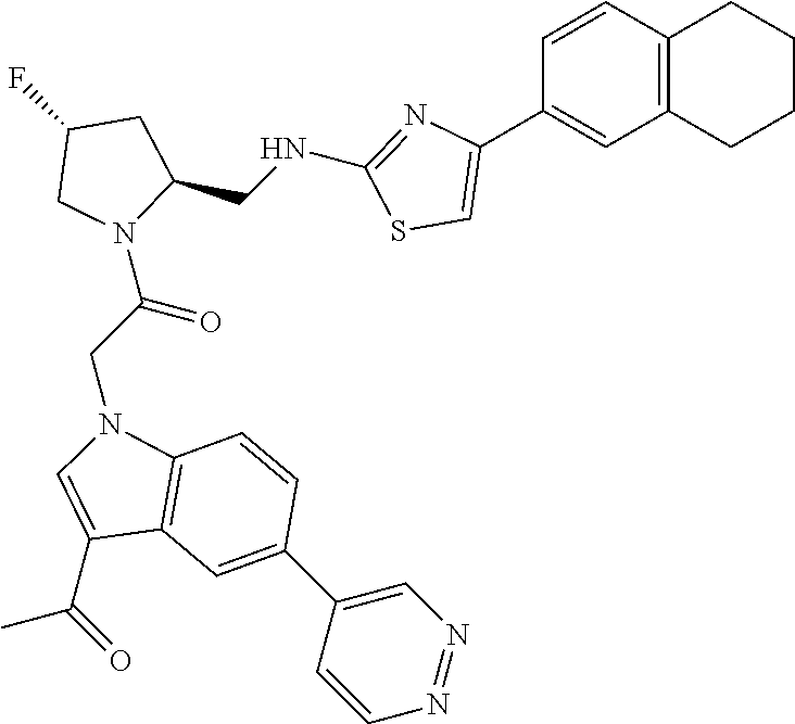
C1(F)CN(C(CN2C3=C(C=C(C4=CN=NC=C4)C=C3)C(C(C)=O)=C2)=O)C(CNC2=NC(C3=CC4=C(C=C3)CCCC4)=CS2)C1
